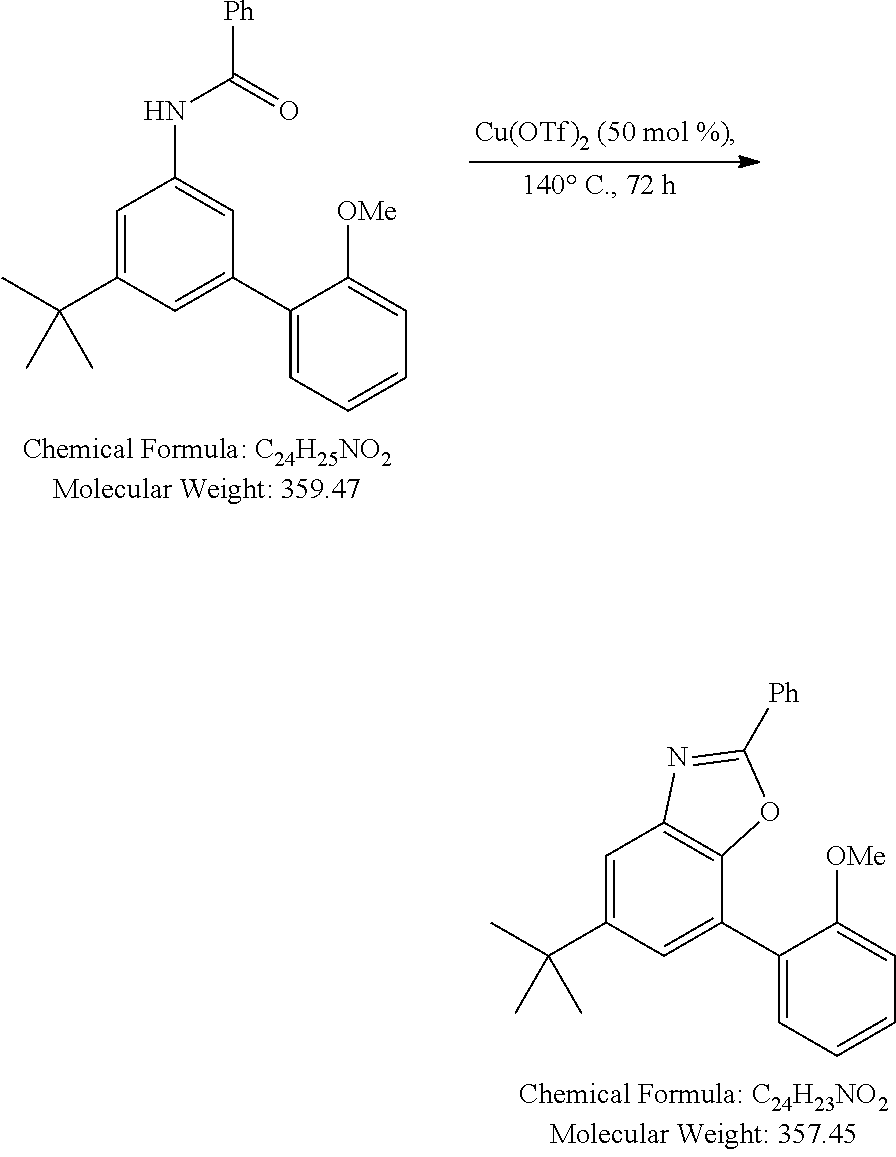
C1(C2=CC(C(C)(C)C)=CC(NC([Ph])=O)=C2)=CC=CC=C1[OMe].C1(C2=CC(C(C)(C)C)=CC3=C2OC([Ph])=N3)=CC=CC=C1[OMe]
